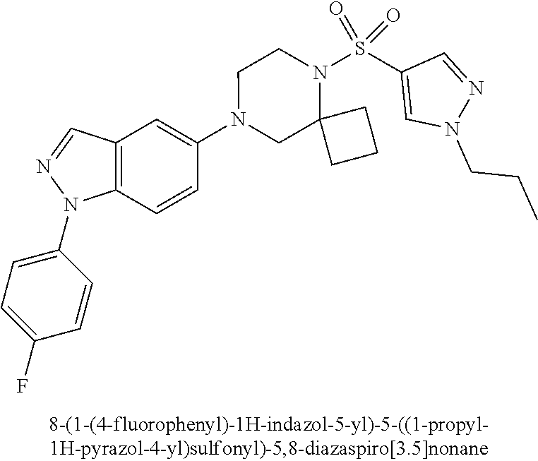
N1(C2=CC3=C(C=C2)N(C2=CC=C(F)C=C2)N=C3)CC2(N(S(C3=CN(CCC)N=C3)(=O)=O)CC1)CCC2
